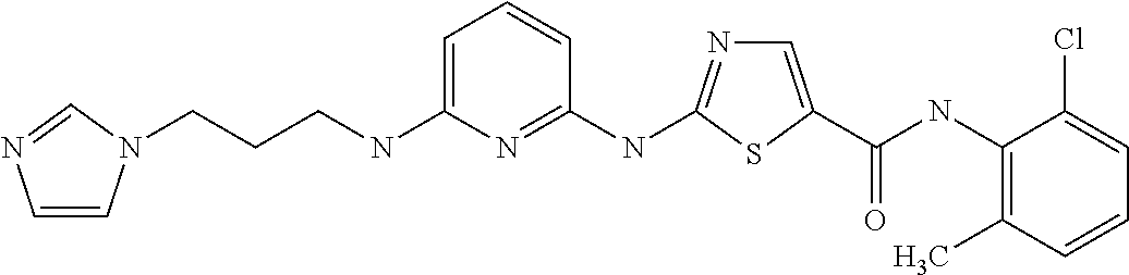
C(NC1=C(C)C=CC=C1Cl)(=O)C1=CN=C(NC2=NC(NCCCN3C=CN=C3)=CC=C2)S1
